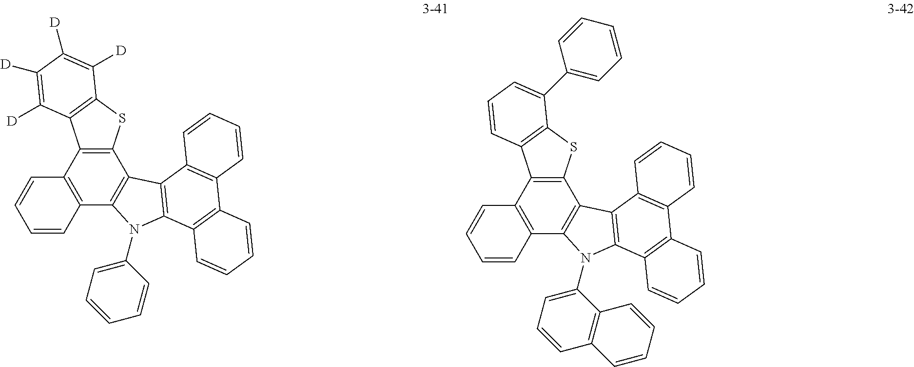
C12=C(C3=C(C4=C1C1=C(N4C4=CC=CC=C4)C4=C(C5=C1C=CC=C5)C=CC=C4)C=CC=C3)C1=C(S2)C([D])=C([D])C([D])=C1[D].C12=C(C3=C(C4=C1C1=C(N4C4=CC=CC5=C4C=CC=C5)C4=C(C5=C1C=CC=C5)C=CC=C4)C=CC=C3)C1=C(S2)C(C2=CC=CC=C2)=CC=C1
